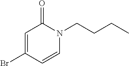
BrC1=CC(=O)N(CCCC)C=C1
